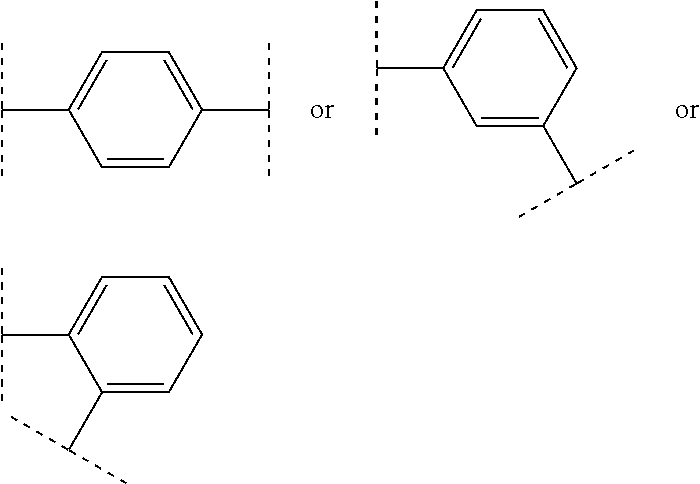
C1=C(C(C)C)C=CC=C1C(C)C.C1=CC(C(C)C)=CC=C1C(C)C.C(C)(C)C1=CC=CC=C1C(C)C
